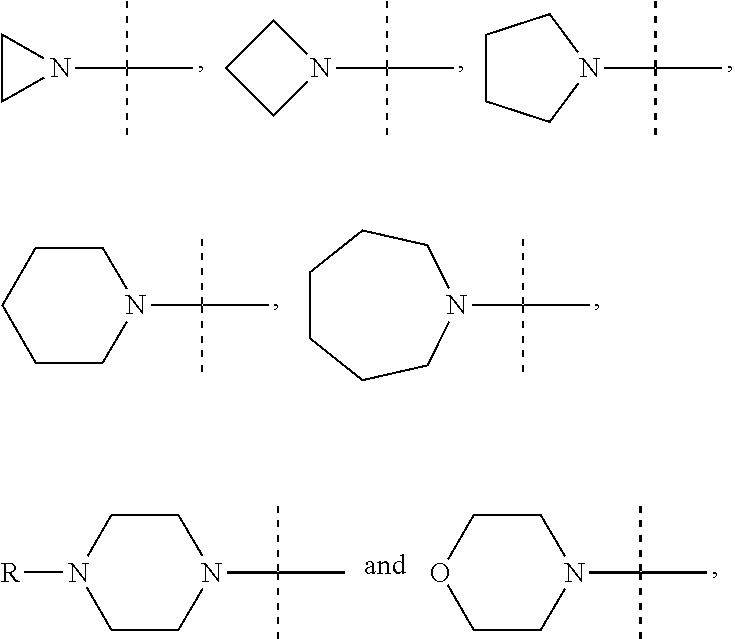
N1(C(C)(C)C)CC1.N1(C(C)(C)C)CCC1.N1(C(C)(C)C)CCCC1.N1(C(C)(C)C)CCCCC1.N1(C(C)(C)C)CCCCCC1.N1(C(C)(C)C)CCOCC1.N1(C(C)(C)C)CCN([R])CC1
